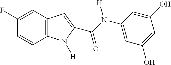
C1(F)=CC2=C(C=C1)N([H])C(C(=O)N(C1=CC(O)=CC(O)=C1)[H])=C2
